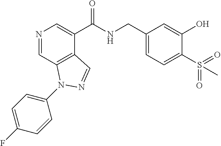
N1=CC2=C(C(C(NCC3=CC=C(S(C)(=O)=O)C(O)=C3)=O)=C1)C=NN2C1=CC=C(F)C=C1
